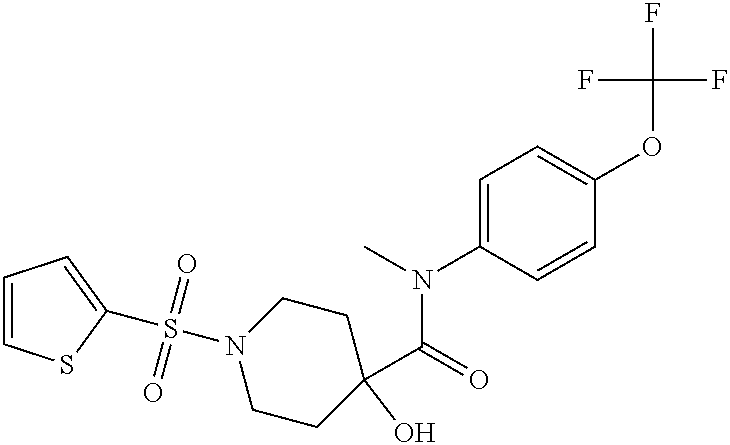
C1=C(N(C)C(=O)C2(O)CCN(S(=O)(=O)C3=CC=CS3)CC2)C=CC(OC(F)(F)F)=C1
